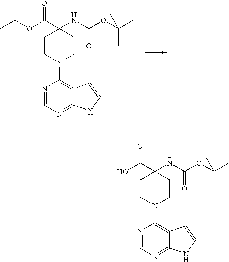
CCOC(C1(NC(OC(C)(C)C)=O)CCN(C2=C3C(=NC=N2)NC=C3)CC1)=O.OC(C1(NC(OC(C)(C)C)=O)CCN(C2=C3C(=NC=N2)NC=C3)CC1)=O
